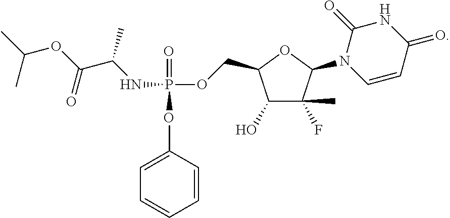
C1(O)C(C)(F)C(N2C(=O)NC(=O)C=C2)OC1COP(NC(C(OC(C)C)=O)C)(=O)OC1=CC=CC=C1
